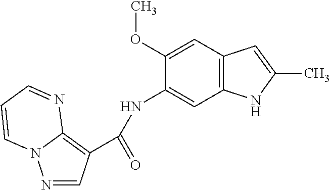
O(C1=CC2=C(C=C1NC(C1=C3N(N=C1)C=CC=N3)=O)NC(C)=C2)C
